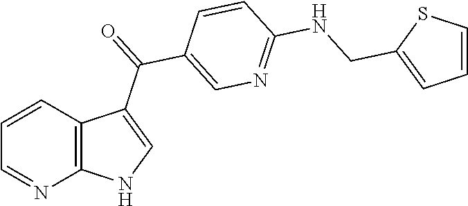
C1=CC2=C(N=C1)NC=C2C(=O)C1=CN=C(NCC2=CC=CS2)C=C1
